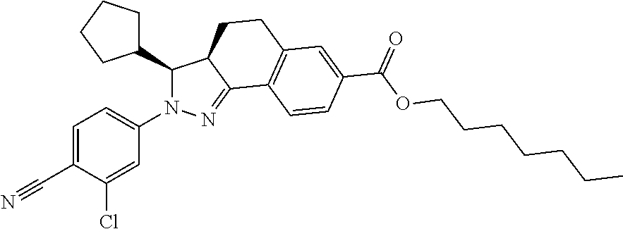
C1=C(C#N)C(Cl)=CC(N2C(C3CCCC3)C3C(=N2)C2=C(CC3)C=C(C(OCCCCCCC)=O)C=C2)=C1
